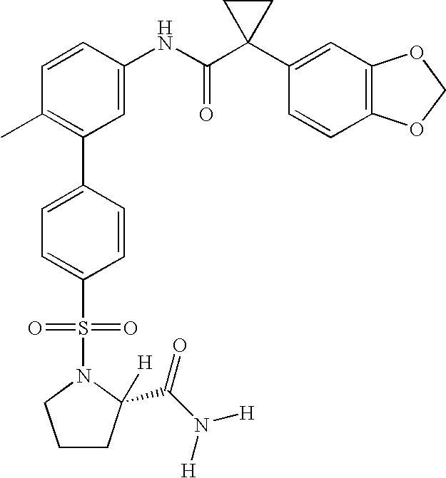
C1(NC(C2(C3=CC4=C(C=C3)OCO4)CC2)=O)=CC(C2=CC=C(S(=O)(=O)N3C(C(=O)N([H])[H])([H])CCC3)C=C2)=C(C)C=C1
